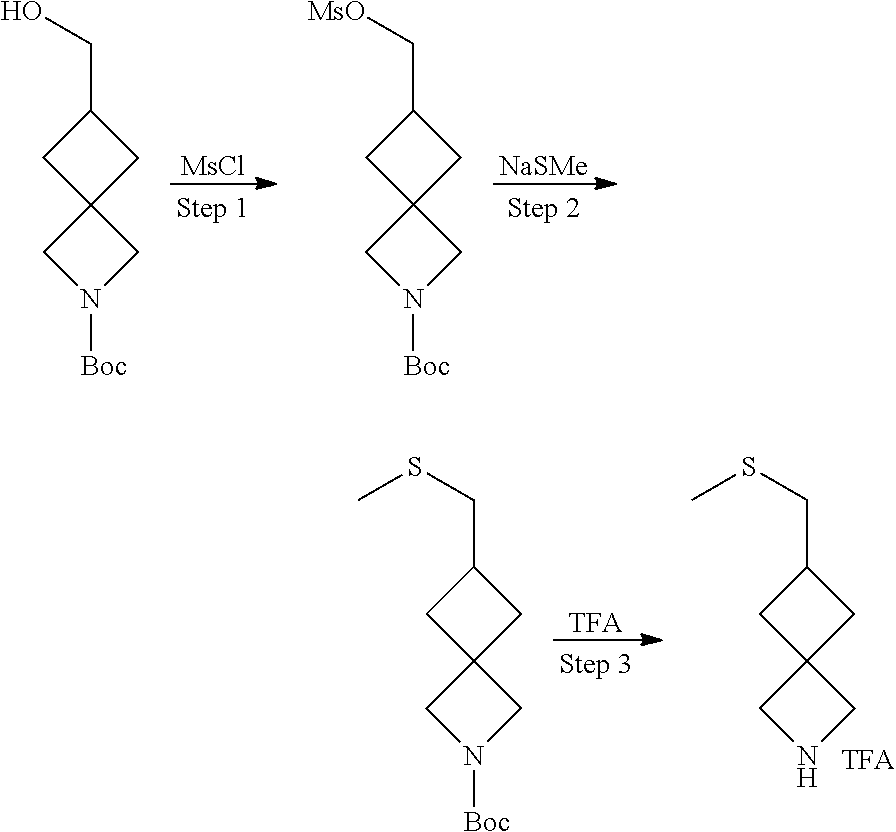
C(C1CC2(C1)CN([Boc])C2)O.[MsCl].C(C1CC2(C1)CN([Boc])C2)[MsO].[NaSMe].C(C1CC2(C1)CN([Boc])C2)SC.[TFA].C(C1CC2(C1)CNC2)SC
